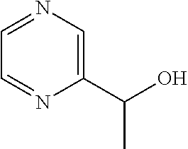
C1=NC=C(C(O)C)N=C1
